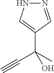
C#CC(C)(O)C1=CNN=C1
